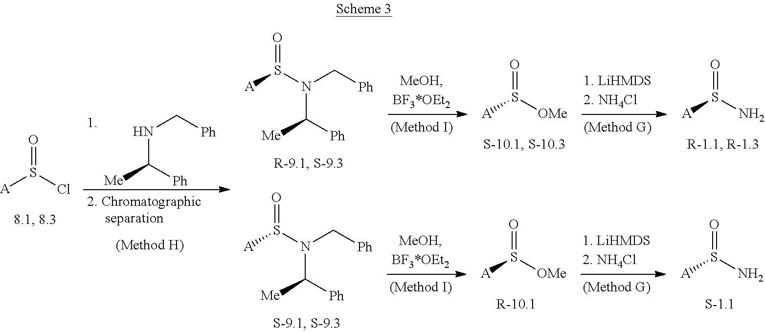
[A]S(N(C[Ph])C([Me])[Ph])=O.[A]S([OMe])=O.[A]S(N)=O.[A]S(N(C[Ph])C([Me])[Ph])=O.[A]S([OMe])=O.[A]S(N)=O.N(C[Ph])C([Me])[Ph].[A]S(Cl)=O
